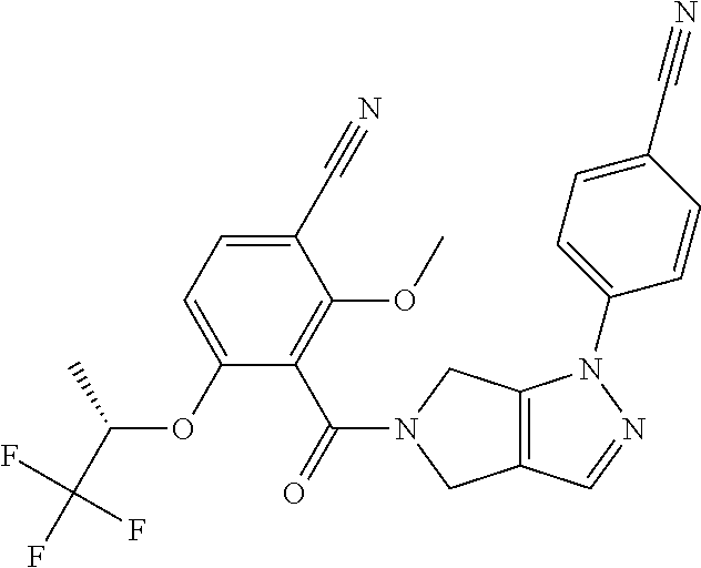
O(C1=CC=C(C#N)C(OC)=C1C(=O)N1CC2=C(C1)N(C1=CC=C(C#N)C=C1)N=C2)C(C(F)(F)F)C
